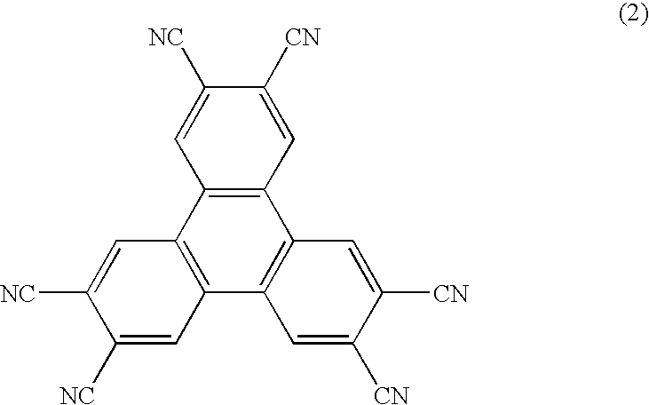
C1([NC])=CC2=C(C=C1[NC])C1=C(C3=C2C=C([CN])C([CN])=C3)C=C([CN])C([NC])=C1
